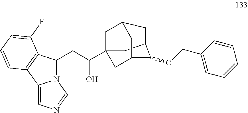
C(C(O)C12CC3CC(C1)C(OCC1=CC=CC=C1)C(C2)C3)C1N2C(=CN=C2)C2=C1C(F)=CC=C2
